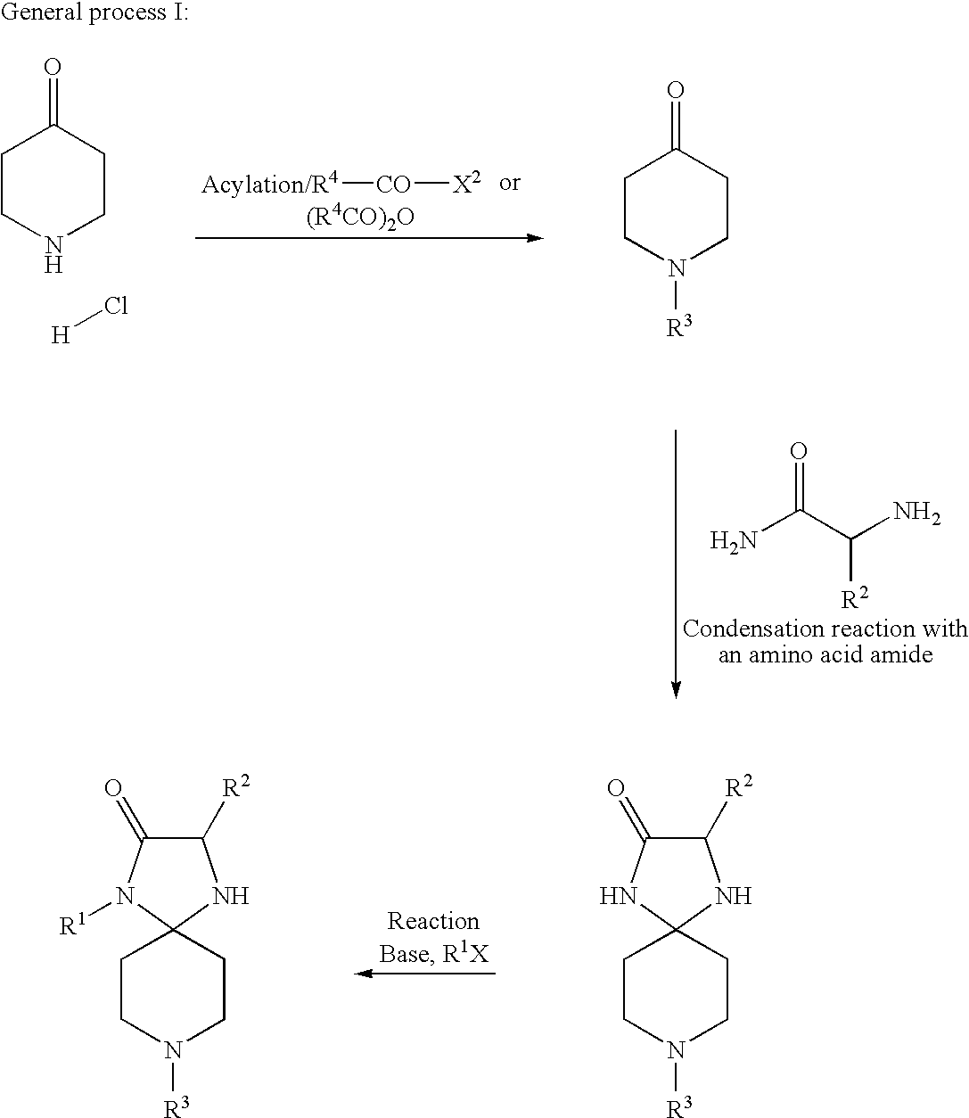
[Acylation/R4][CO][X2].C1CNCCC1=O.[H]Cl.C1CN([R3])CCC1=O.NC(C(N)[R2])=O.C1([R2])C(=O)NC2(N1)CCN([R3])CC2.C1([R2])C(=O)N([R1])C2(N1)CCN([R3])CC2
